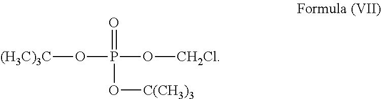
[(H3C)3C]OP(O[CH2Cl])(=O)O[C(CH3)3]
